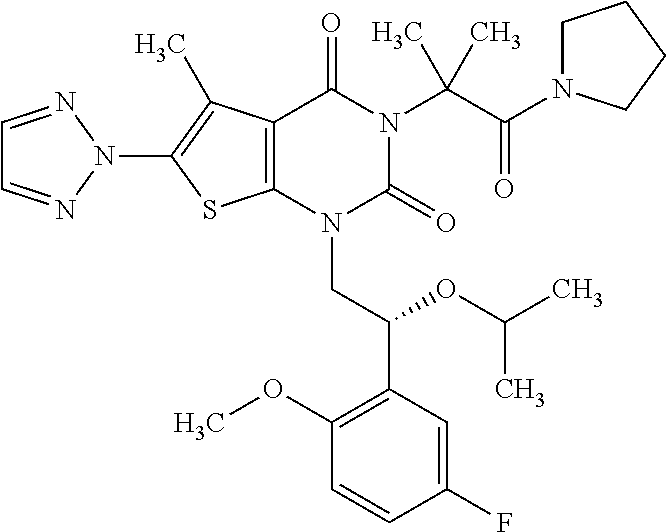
C12=C(C(C)=C(N3N=CC=N3)S1)C(=O)N(C(C(=O)N1CCCC1)(C)C)C(=O)N2CC(C1=C(OC)C=CC(F)=C1)OC(C)C
